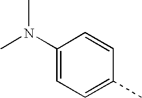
CN(C1=CC=C(C)C=C1)C
